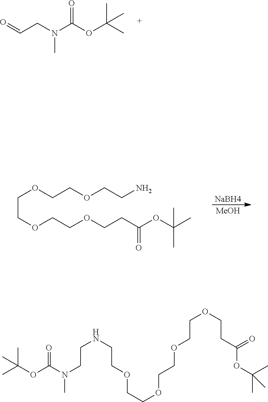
O=CCN(C(OC(C)(C)C)=O)C.[NaBH4].[MeOH].C(OCCOCCN)COCCOCCC(OC(C)(C)C)=O.C(N(C(OC(C)(C)C)=O)C)CNCCOCCOCCOCCOCCC(OC(C)(C)C)=O
